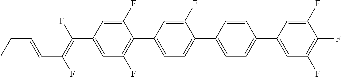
C(C1=CC(F)=C(C2=CC=C(C3=CC=C(C4=CC(F)=C(F)C(F)=C4)C=C3)C(F)=C2)C(F)=C1)(=C(F)C=CCC)F
